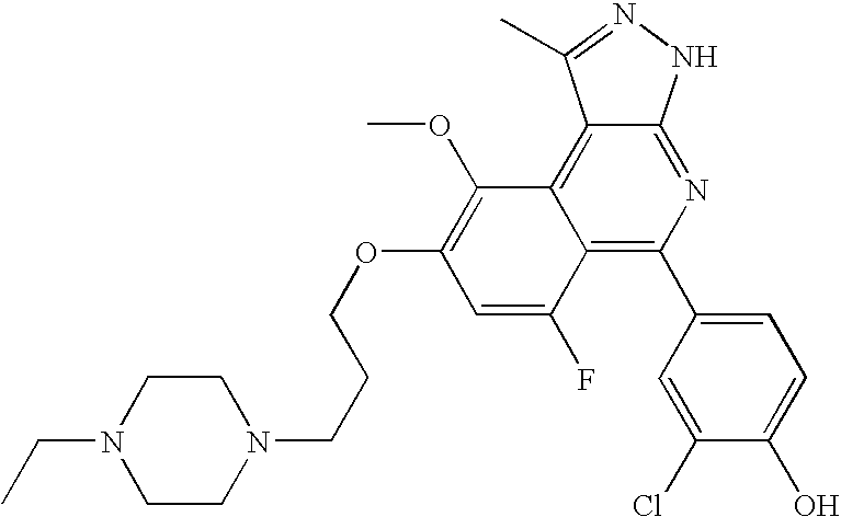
C1(C2=C3C(=C4C(=N2)NN=C4C)C(OC)=C(OCCCN2CCN(CC)CC2)C=C3F)=CC=C(O)C(Cl)=C1
